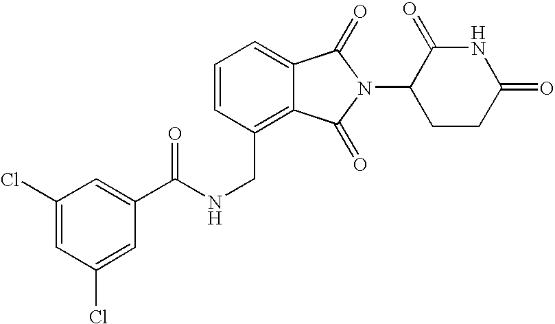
C(C1=C2C(=CC=C1)C(=O)N(C1CCC(=O)NC1=O)C2=O)NC(C1=CC(Cl)=CC(Cl)=C1)=O
